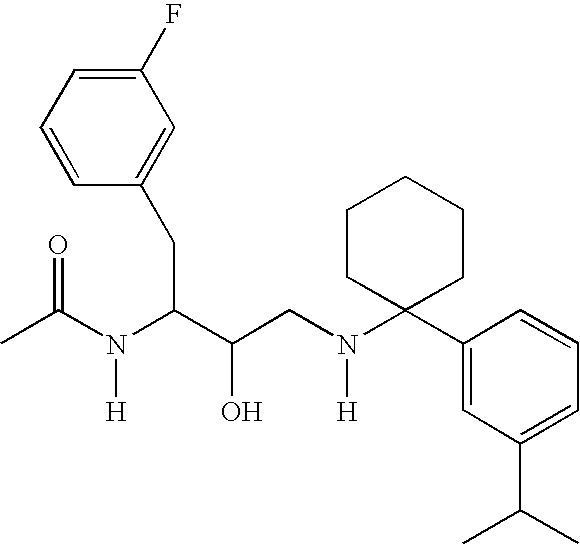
C1=CC(CC(C(CN(C2(C3=CC(C(C)C)=CC=C3)CCCCC2)[H])O)N(C(C)=O)[H])=CC(F)=C1
